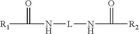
[NH]([L]NC(=O)[R2])C(=O)[R1]
